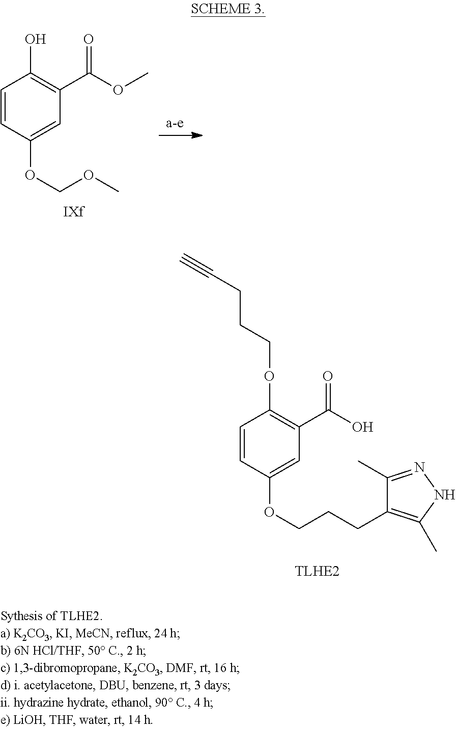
C1=CC(OCOC)=CC(C(OC)=O)=C1O.C1=CC(OCCCC2=C(C)NN=C2C)=CC(C(O)=O)=C1OCCCC#C
